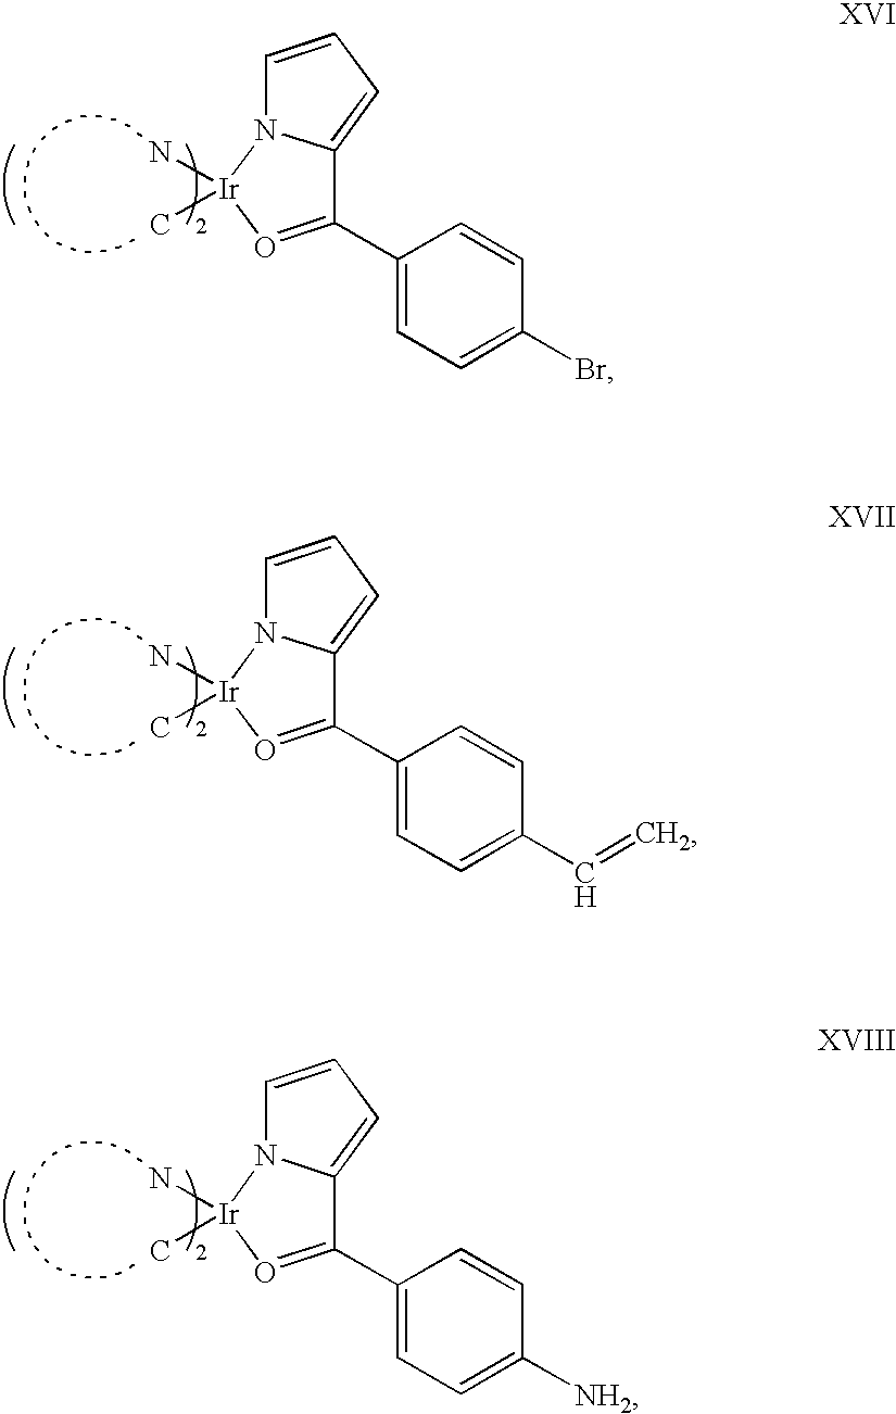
[Ir]1(N)(C)O=C(C2=CC=C(Br)C=C2)C2=CC=CN12.[Ir]1(N)(C)O=C(C2=CC=C(C=C)C=C2)C2=CC=CN12.[Ir]1(N)(C)O=C(C2=CC=C([NH2])C=C2)C2=CC=CN12
